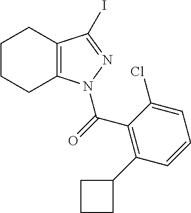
C12=C(C(I)=NN1C(=O)C1=C(C3CCC3)C=CC=C1Cl)CCCC2
